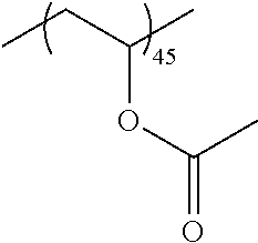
CCC(C)OC(C)=O
